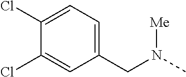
C1(Cl)=CC=C(CN([Me])C)C=C1Cl
